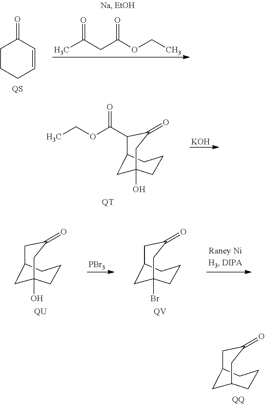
C1C2CC(=O)CC(CC1)C2.[QQ].C1CCC=CC1=O.O=C(CC(OCC)=O)C.C1C2(O)CC(=O)C(C(OCC)=O)C(CC1)C2.[QT].[KOH].C1C2(O)CC(=O)CC(CC1)C2.[QU].C1C2(Br)CC(=O)CC(CC1)C2.[QV].[PBr3]
